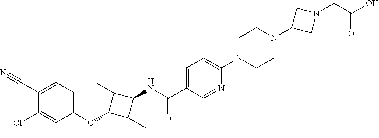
C1=C(C(=O)NC2C(C)(C)C(OC3=CC=C(C#N)C(Cl)=C3)C2(C)C)C=NC(N2CCN(C3CN(CC(O)=O)C3)CC2)=C1
